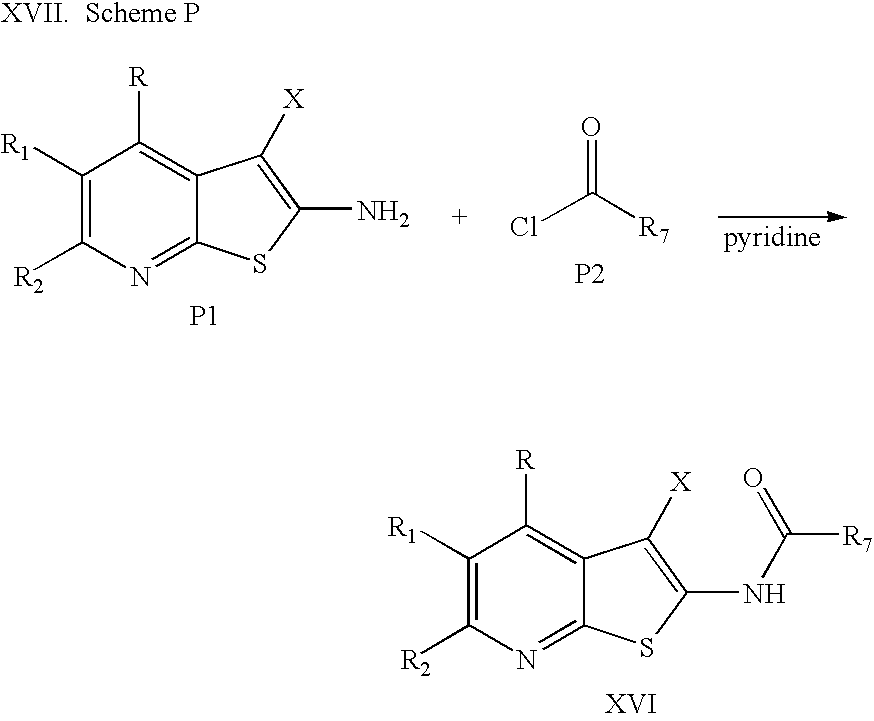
ClC([R7])=O.[P2].C1([R1])=C([R2])N=C2C(=C1[R])C([X])=C(N)S2.[P1].C1([R1])=C([R2])N=C2C(=C1[R])C([X])=C(NC([R7])=O)S2
